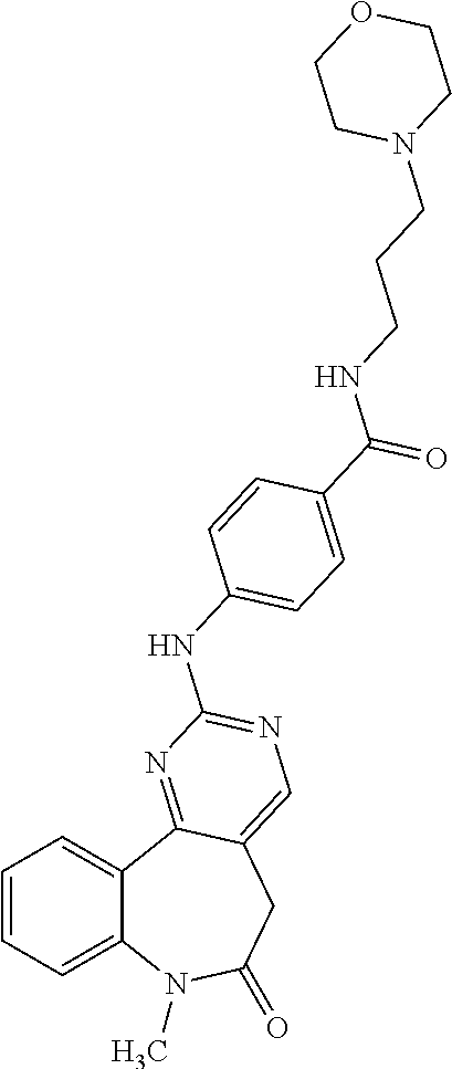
C1=CC=C2C(=C1)N(C)C(=O)CC1=CN=C(NC3=CC=C(C(NCCCN4CCOCC4)=O)C=C3)N=C21
